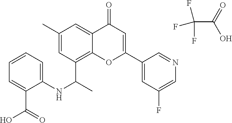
C12=C(C(C)NC3=CC=CC=C3C(O)=O)C=C(C)C=C1C(=O)C=C(C1=CC(F)=CN=C1)O2.FC(F)(F)C(=O)O
